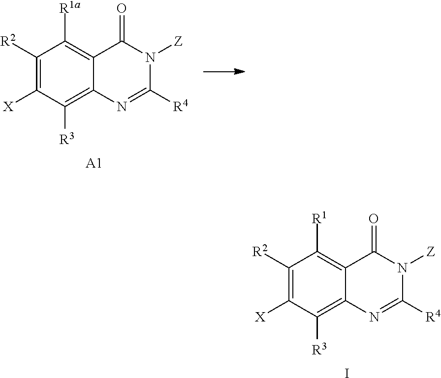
C1([R2])=C([X])C([R3])=C2C(=C1[R1])C(=O)N([Z])C([R4])=N2.I.C1([R2])=C([X])C([R3])=C2C(=C1[R1a])C(=O)N([Z])C([R4])=N2.[A1]
